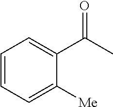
C1=CC=C([Me])C(C(=O)C)=C1
